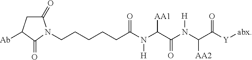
N([H])(C(C(N(C(C([Y][abx])=O)[AA2])[H])=O)[AA1])C(CCCCCN1C(=O)CC([Ab])C1=O)=O
